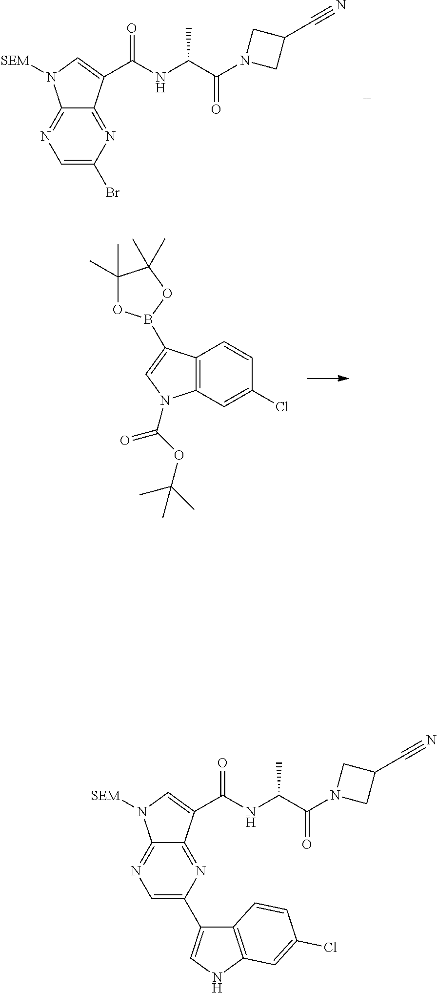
C1=C(Br)N=C2C(=N1)N([SEM])C=C2C(NC(C(N1CC(C#N)C1)=O)C)=O.C12=C(C=C(Cl)C=C1)N(C(OC(C)(C)C)=O)C=C2B1OC(C)(C)C(C)(C)O1.C1=C(C2=CNC3=C2C=CC(Cl)=C3)N=C2C(=N1)N([SEM])C=C2C(NC(C(N1CC(C#N)C1)=O)C)=O
